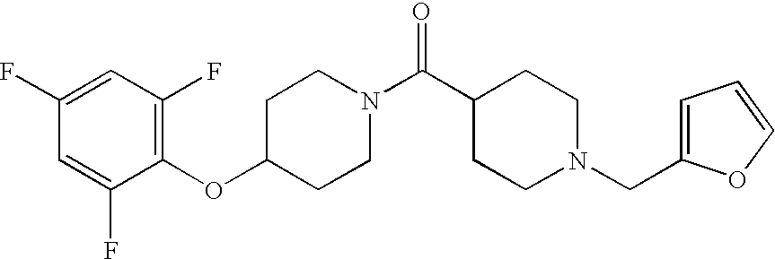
C1(OC2CCN(C(C3CCN(CC4=CC=CO4)CC3)=O)CC2)=C(F)C=C(F)C=C1F
